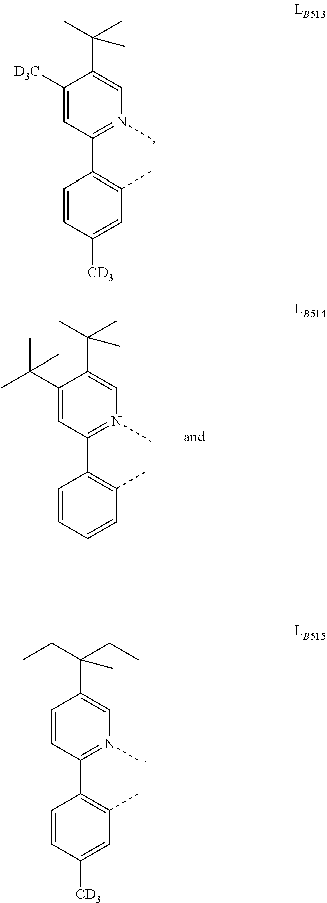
C1(C(C)(C)C)=CC(C2=C(C)C=CC=C2)=N(C)C=C1C(C)(C)C.C1([D3C])=CC(C2=C(C)C=C([CD3])C=C2)=N(C)C=C1C(C)(C)C.C1=CC(C2=C(C)C=C([CD3])C=C2)=N(C)C=C1C(CC)(CC)C
